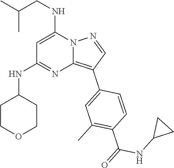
C(NC1=CC(NC2CCOCC2)=NC2=C(C3=CC(C)=C(C(NC4CC4)=O)C=C3)C=NN12)C(C)C
